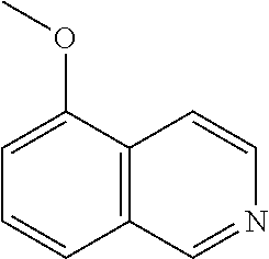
C12=C(C(OC)=CC=C1)C=CN=C2
